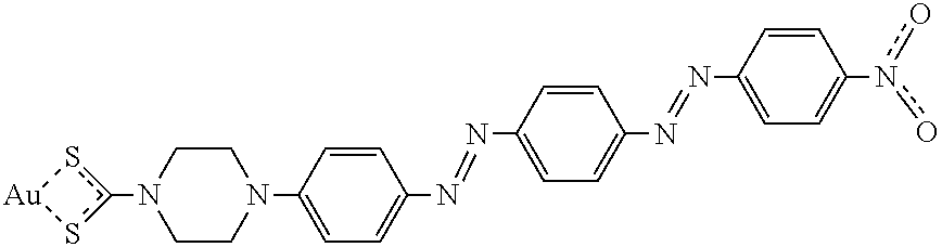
C1CN(C2=CC=C(N=NC3=CC=C(N=NC4=CC=C(n(o)o)C=C4)C=C3)C=C2)CCN1c1s[Au]s1
